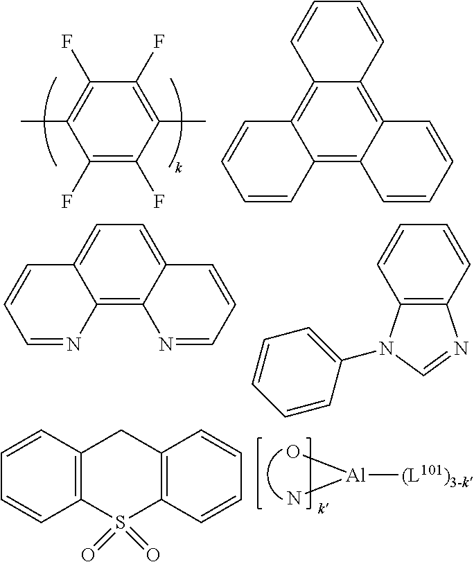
C1(F)=C(F)C(C)=C(F)C(F)=C1C.C12=C3C(=C4C(=C1C=CC=C2)C=CC=C4)C=CC=C3.C12=C3C(=CC=C1C=CC=N2)C=CC=N3.C12=C(C=CC=C1)N=CN2C1=CC=CC=C1.[(L101)3-k][Al](N)O.C12=C(C=CC=C1)CC1=C(S2(=O)=O)C=CC=C1
